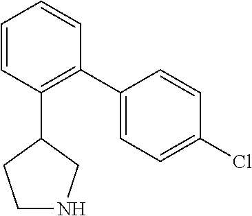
C1=CC(C2CCNC2)=C(C2=CC=C(Cl)C=C2)C=C1
